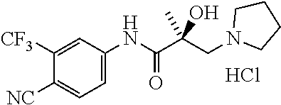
N1(CC(C(NC2=CC=C([NC])C([CF3])=C2)=O)(O)C)CCCC1.Cl
